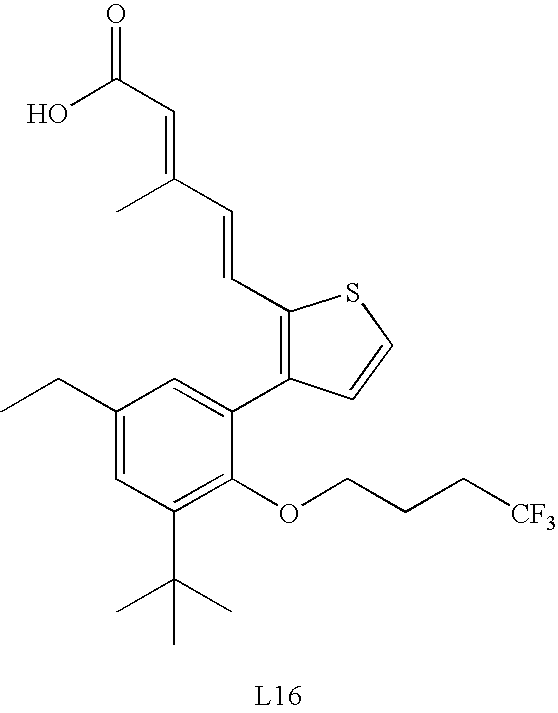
C1(CC)=CC(C(C)(C)C)=C(OCCC[CF3])C(C2=C(C=CC(=CC(O)=O)C)SC=C2)=C1
